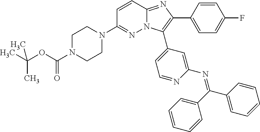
N1=C(N2CCN(C(=O)OC(C)(C)C)CC2)C=CC2=NC(C3=CC=C(F)C=C3)=C(C3=CC=NC(N=C(C4=CC=CC=C4)C4=CC=CC=C4)=C3)N12
